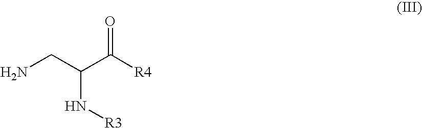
O=C([R4])C(CN)N[R3]
